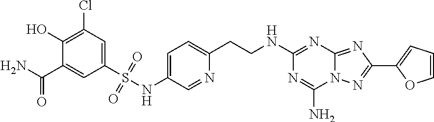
C1(C(=O)N)=CC(S(=O)(=O)NC2=CC=C(CCNC3=NC4=NC(C5=CC=CO5)=NN4C(N)=N3)N=C2)=CC(Cl)=C1O
